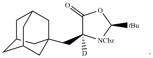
C1C2CC3(CC4([D])C(=O)OC([tBu])[NCbz]4)CC1CC(C2)C3
